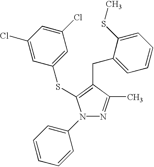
C1(Cl)=CC(SC2=C(CC3=CC=CC=C3SC)C(C)=NN2C2=CC=CC=C2)=CC(Cl)=C1
